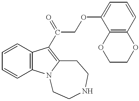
C1=CC2=C(C=C1)C(C(COC1=CC=CC3=C1OCCO3)=O)=C1N2CCNCC1
